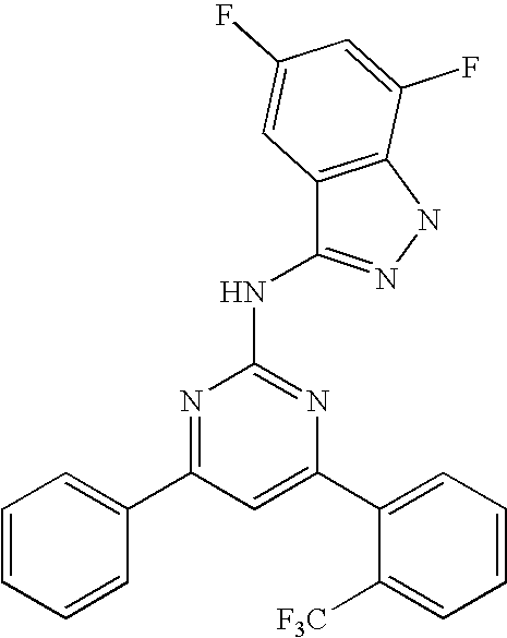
C1=C(C2=CC=CC=C2[F3C])N=C(NC2=NNC3=C2C=C(F)C=C3F)N=C1C1=CC=CC=C1
